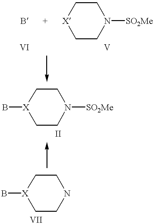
[X]1CCN([SO2Me])CC1.[X]1(B)CCN([SO2Me])CC1.[X]1(B)CCNCC1
